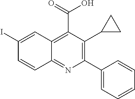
C1(I)=CC2=C(C(=O)O)C(C3CC3)=C(C3=CC=CC=C3)N=C2C=C1
